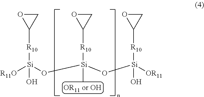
[R11O][Si](O[Si](O[Si]([OR11])([R10]C1CO1)O)([R10]C1CO1)C)([R10]C1CO1)O
